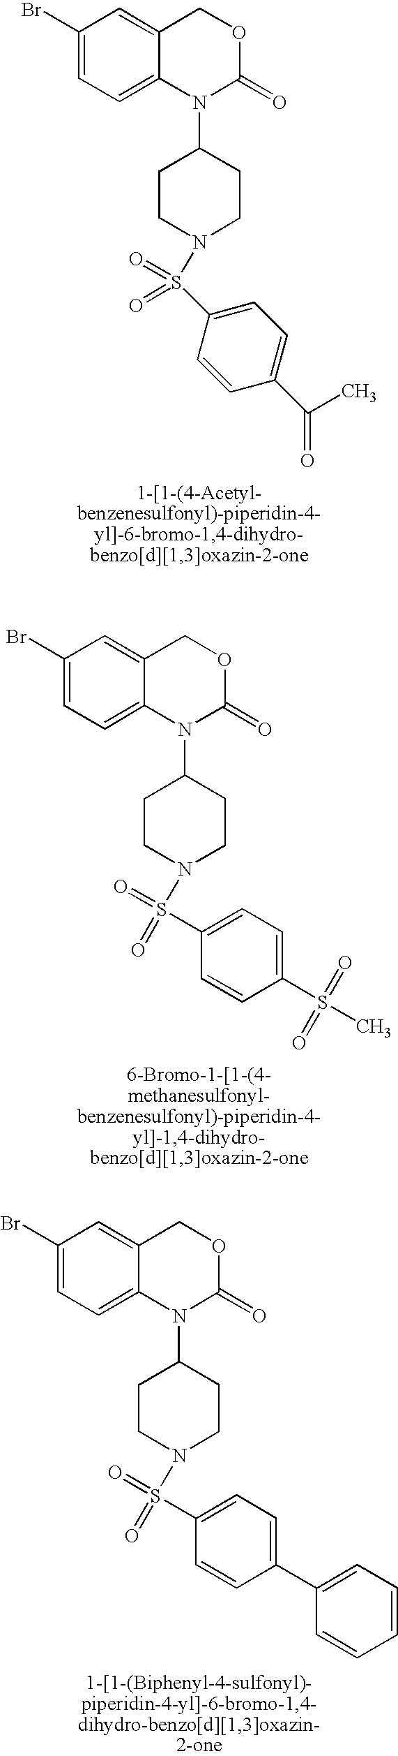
C1(Br)=CC=C2C(=C1)COC(=O)N2C1CCN(S(C2=CC=C(C(C)=O)C=C2)(=O)=O)CC1.C1(Br)=CC=C2C(=C1)COC(=O)N2C1CCN(S(C2=CC=C(S(C)(=O)=O)C=C2)(=O)=O)CC1.C1(Br)=CC=C2C(=C1)COC(=O)N2C1CCN(S(C2=CC=C(C3=CC=CC=C3)C=C2)(=O)=O)CC1
